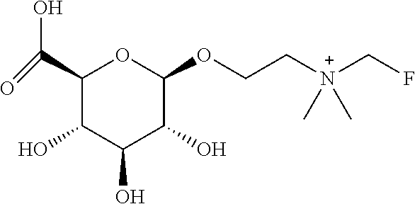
C1(C(O)=O)C(O)C(O)C(O)C(OCC[N+](CF)(C)C)O1
